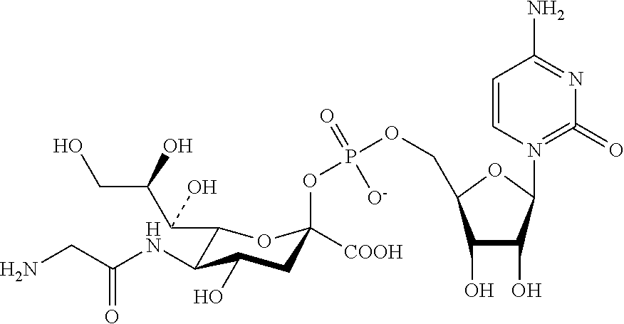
C1(C(C(CO)O)O)C(NC(=O)CN)C(O)CC(OP(OCC2C(O)C(O)C(N3=C(=O)N=C(N)C=C3)O2)(=O)[O-])([COOH])O1
